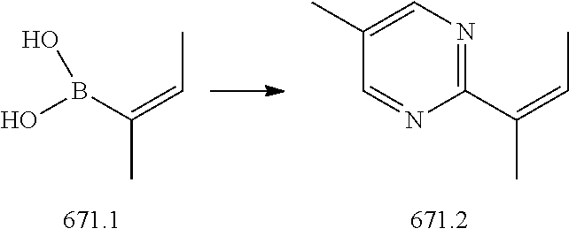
C(C)(B(O)O)=CC.C(C)(C1=NC=C(C)C=N1)=CC
